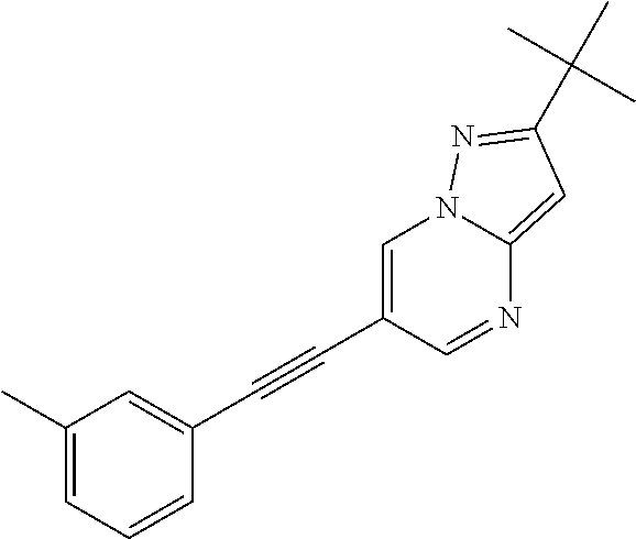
C1=C(C#CC2=CC(C)=CC=C2)C=NC2=CC(C(C)(C)C)=NN12
